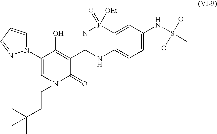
C1(N2C=CC=N2)=CN(CCC(C)(C)C)C(=O)C(C2=NP(=O)([OEt])C3=CC(NS(C)(O)O)=CC=C3N2)=C1O
